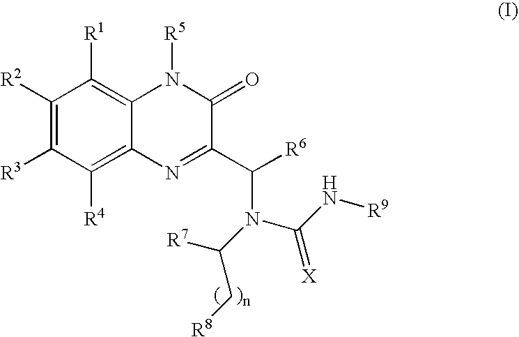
C1([R2])=C([R3])C([R4])=C2C(=C1[R1])N([R5])C(=O)C(C(N(C(N[R9])=[X])C([R7])C[R8])[R6])=N2
